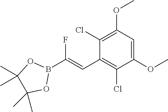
C1(Cl)=C(OC)C=C(OC)C(Cl)=C1C=C(B1OC(C)(C)C(C)(C)O1)F
